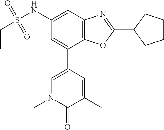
C1=C(C2=CN(C)C(=O)C(C)=C2)C2=C(C=C1NS(CC)(=O)=O)N=C(C1CCCC1)O2
